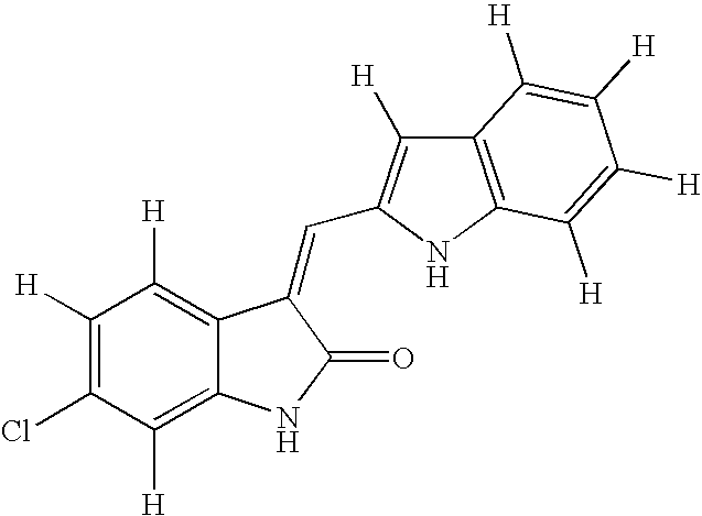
C1([H])=C(Cl)C([H])=C2C(=C1[H])C(=CC1=C([H])C3=C(N1)C([H])=C([H])C([H])=C3[H])C(=O)N2
